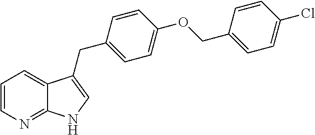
C1=CN=C2C(=C1)C(CC1=CC=C(OCC3=CC=C(Cl)C=C3)C=C1)=CN2
